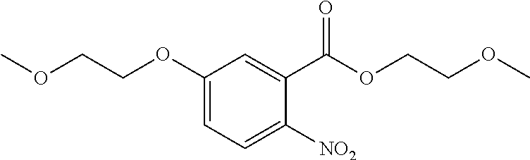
C1(OCCOC)=CC=C([NO2])C(C(OCCOC)=O)=C1
